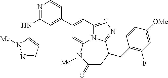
N1=C(NC2=CC=NN2[Me])C=C(C2=CC3=NN=C4N3C(=C2)N([Me])C(=O)CC4CC2=C(F)C=C([OMe])C=C2)C=C1
